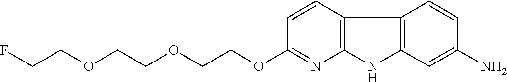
FCCOCCOCCOC1=NC2=C(C=C1)C1=C(N2)C=C(N)C=C1
